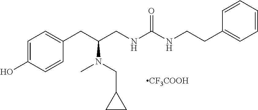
[CF3COOH].C1=C(O)C=CC(CC(CNC(NCCC2=CC=CC=C2)=O)N(CC2CC2)C)=C1
